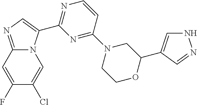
C12=NC=C(C3=NC=CC(N4CCOC(C5=CNN=C5)C4)=N3)N1C=C(Cl)C(F)=C2
